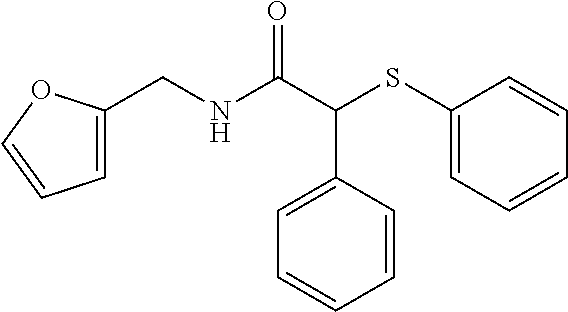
C1=C(CNC(C(SC2=CC=CC=C2)C2=CC=CC=C2)=O)OC=C1
